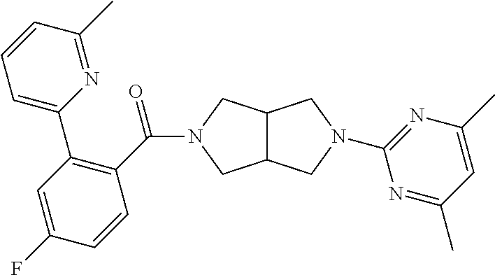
C12C(CN(C3=NC(C)=CC(C)=N3)C1)CN(C(=O)C1=C(C3=CC=CC(C)=N3)C=C(F)C=C1)C2
